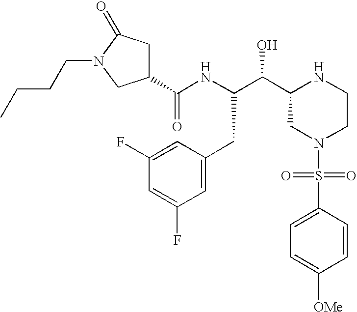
C1(C(NC(C(C2CN(S(=O)(=O)C3=CC=C([OMe])C=C3)CCN2)O)CC2=CC(F)=CC(F)=C2)=O)CC(=O)N(CCCC)C1
